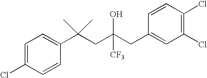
C1=CC(C(CC(CC2=CC(Cl)=C(Cl)C=C2)([CF3])O)(C)C)=CC=C1Cl
